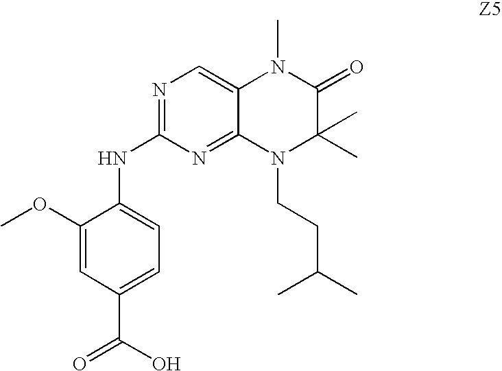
C12=CN=C(NC3=CC=C(C(O)=O)C=C3OC)N=C1N(CCC(C)C)C(C)(C)C(=O)N2C
